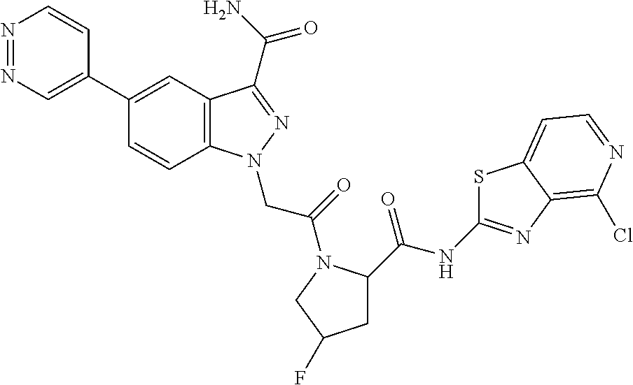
N1=NC=C(C2=CC3=C(C=C2)N(CC(=O)N2C(C(=O)NC4=NC5=C(Cl)N=CC=C5S4)CC(F)C2)N=C3C(N)=O)C=C1
